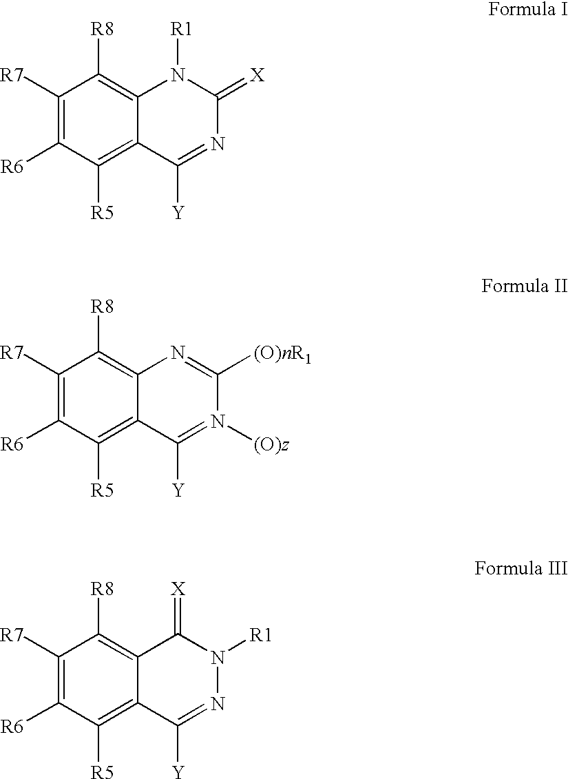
C1([R7])=C([R6])C([R5])=C2C(=C1[R8])N([R1])C(=[X])N=C2[Y].C1([R7])=C([R6])C([R5])=C2C(=C1[R8])N=C([(O)nR1])N([(O)z])=C2[Y].C1([R7])=C([R6])C([R5])=C2C(=C1[R8])C(=[X])N([R1])N=C2[Y]
